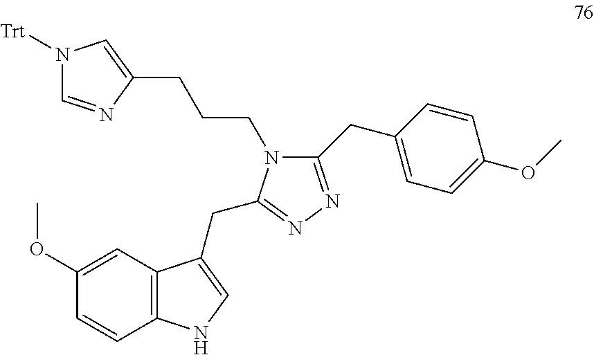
C(C1=CNC2=C1C=C(OC)C=C2)C1=NN=C(CC2=CC=C(OC)C=C2)N1CCCC1=CN([Trt])C=N1
